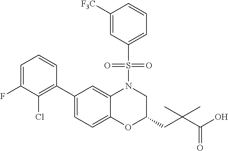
C1(C2=C(Cl)C(F)=CC=C2)=CC=C2C(=C1)N(S(C1=CC=CC([F3C])=C1)(=O)=O)CC(CC(C(O)=O)(C)C)O2
